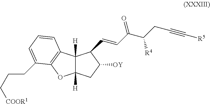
C12([H])C([H])(C3=C(O1)C(CCC[COOR1])=CC=C3)C(C=CC(C(CC#C[R5])[R4])=O)C([OY])C2
